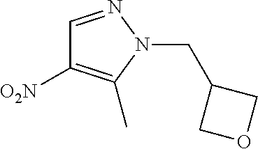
C1=NN(CC2COC2)C(C)=C1[O2N]
